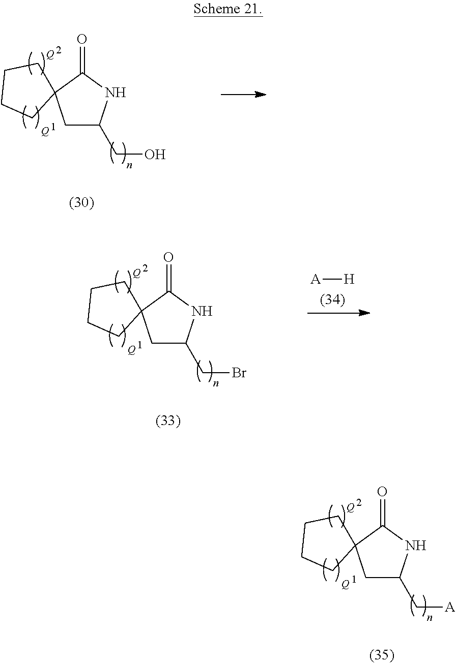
[Q].[Q].C1C(C[A])NC(=O)C12CCCC2.[Q].[Q].C1C(CO)NC(=O)C12CCCC2.[Q].[Q].C1C(CBr)NC(=O)C12CCCC2.[A][H]
